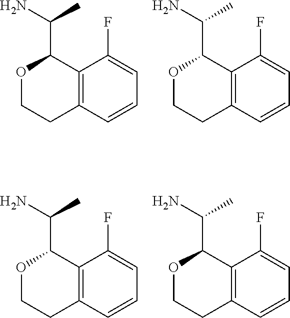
O1CCC2=C(C1C(N)C)C(F)=CC=C2.O1CCC2=C(C1C(N)C)C(F)=CC=C2.O1CCC2=C(C1C(N)C)C(F)=CC=C2.O1CCC2=C(C1C(N)C)C(F)=CC=C2
